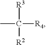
CC([R3])([R4])[R2]
